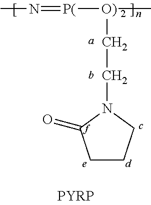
C1CCN(CC[O)]([P(]=NC)C)C1=O
